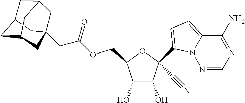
C1(O)C(O)C(COC(CC23CC4CC(CC(C2)C4)C3)=O)OC1(C1=CC=C2N1N=CN=C2N)C#N
